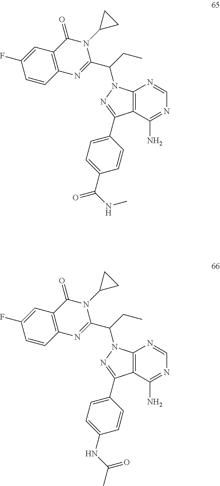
C12=C(C(N)=NC=N1)C(C1=CC=C(NC(C)=O)C=C1)=NN2C(CC)C1=NC2=C(C(=O)N1C1CC1)C=C(F)C=C2.C12=C(C(N)=NC=N1)C(C1=CC=C(C(NC)=O)C=C1)=NN2C(CC)C1=NC2=C(C(=O)N1C1CC1)C=C(F)C=C2
